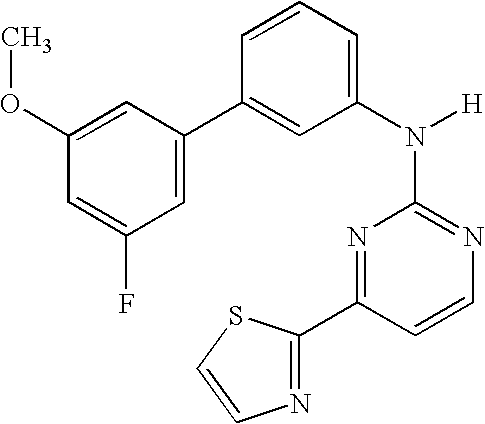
N1=C(N([H])C2=CC=CC(C3=CC(F)=CC(OC)=C3)=C2)N=C(C2=NC=CS2)C=C1
